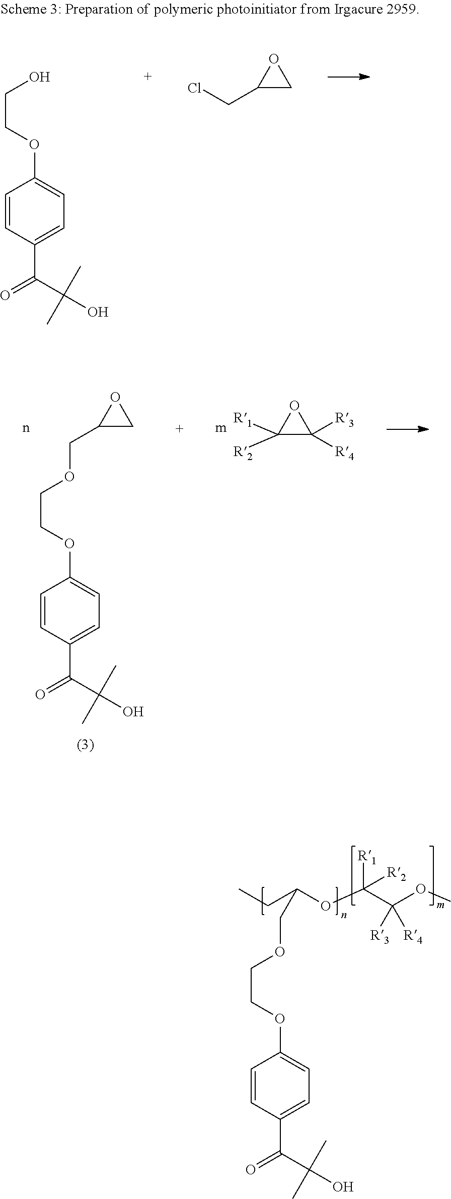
C1=CC(C(=O)C(O)(C)C)=CC=C1OCCO.C1(CCl)CO1.C1=CC(C(=O)C(O)(C)C)=CC=C1OCCOCC1CO1.C1([R2])([R1])C([R3])([R4])O1.C1=CC(C(=O)C(O)(C)C)=CC=C1OCCOCC(CC)OC(C(OC)([R3])[R4])([R1])[R2]
